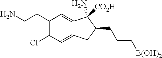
C1(CCN)=C(Cl)C=C2C(=C1)C(N)([CO2H])C(CCC[B(OH)2])C2
